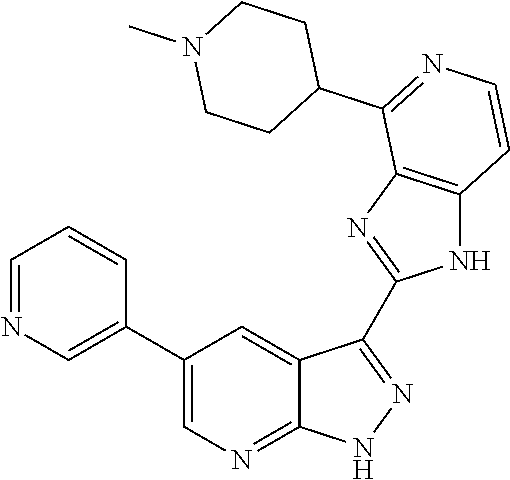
C1=NC=C(C2=CN=C3C(=C2)C(C2=NC4=C(N2)C=CN=C4C2CCN(C)CC2)=NN3)C=C1
